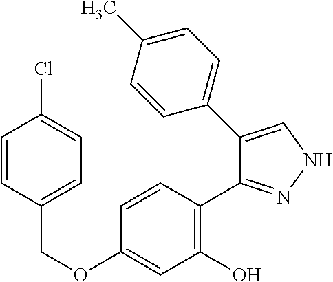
C(OC1=CC(O)=C(C2=NNC=C2C2=CC=C(C)C=C2)C=C1)C1=CC=C(Cl)C=C1
